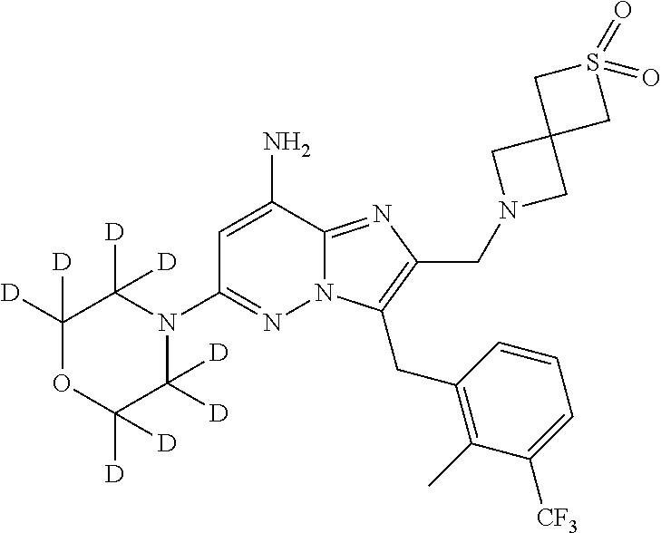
NC1=CC(N2C([D])([D])C([D])([D])OC([D])([D])C2([D])[D])=NN2C1=NC(CN1CC3(C1)CS(=O)(=O)C3)=C2CC1=C(C)C([CF3])=CC=C1
